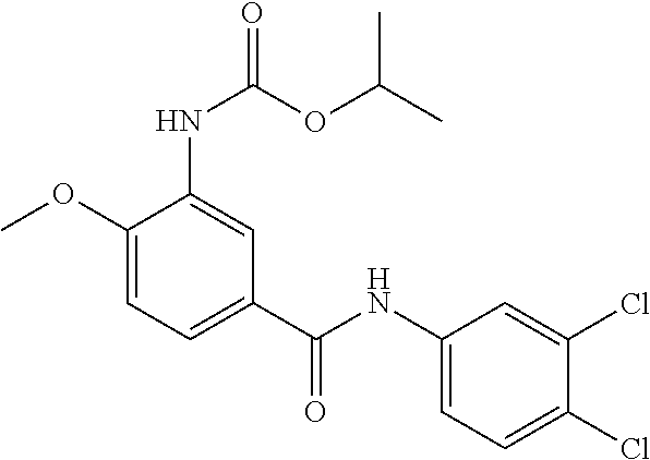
C1(OC)=CC=C(C(NC2=CC=C(Cl)C(Cl)=C2)=O)C=C1NC(=O)OC(C)C
